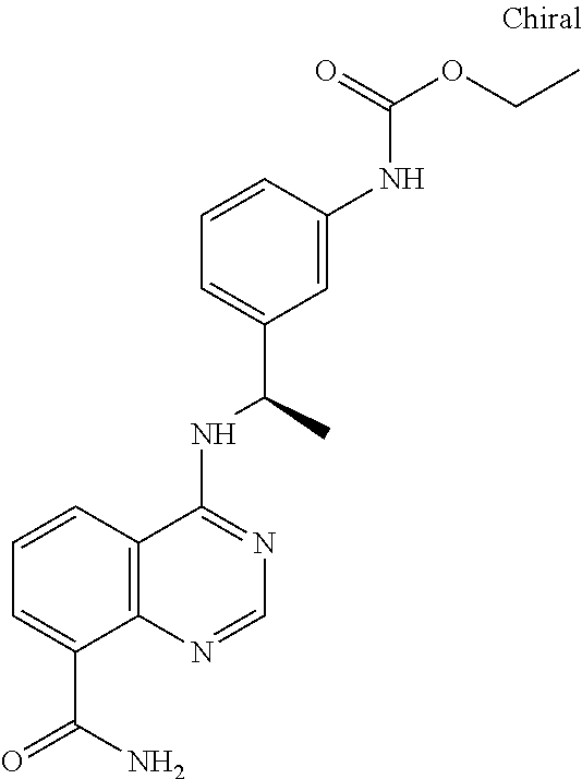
C1=CC2=C(C(C(=O)N)=C1)N=CN=C2NC(C1=CC=CC(NC(=O)OCC)=C1)C
